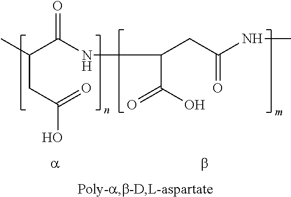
C(CC(=O)O)(C(NC(C(O)=O)CC(=O)NC)=O)C
